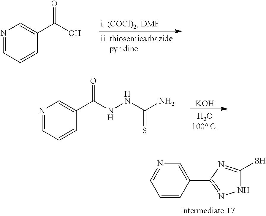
N1=CC=CC(C(O)=O)=C1.[KOH].N1=CC=CC(C(NNC(N)=S)=O)=C1.C1=CC(C2=NNC(S)=N2)=CN=C1
